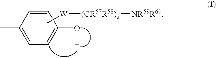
C[W][(CR57R58)u][NR59R60].C1=CC(C)=CC=C1O.[T]
